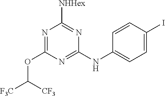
N1=C(NC2=CC=C(I)C=C2)N=C([NHHex])N=C1OC([F3C])[CF3]
